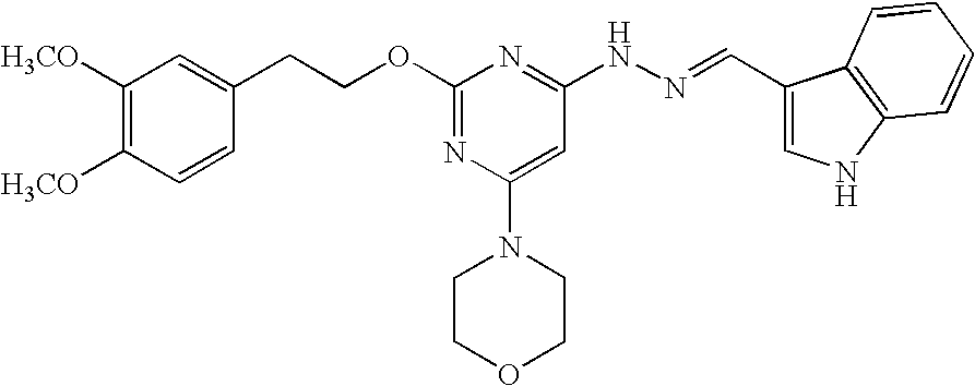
C(OC1=NC(N2CCOCC2)=CC(NN=CC2=CNC3=C2C=CC=C3)=N1)CC1=CC([H3CO])=C([H3CO])C=C1
